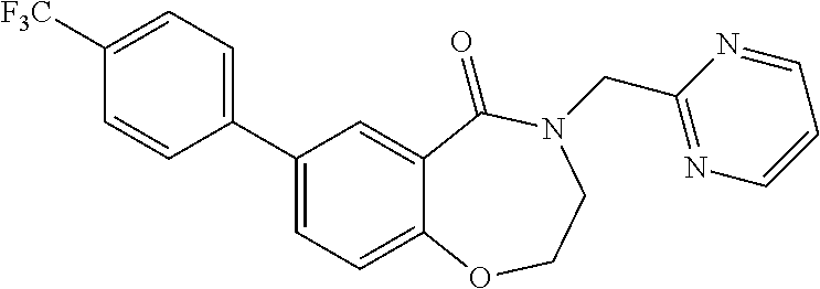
C1(C2=CC=C([F3C])C=C2)=CC=C2C(=C1)C(=O)N(CC1=NC=CC=N1)CCO2
